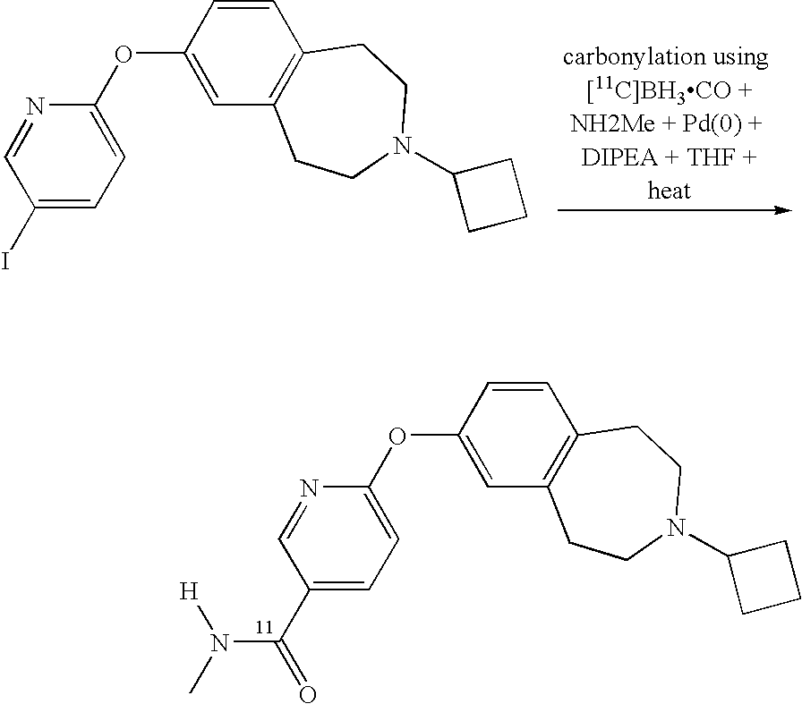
C1(I)=CC=C(OC2=CC3=C(C=C2)CCN(C2CCC2)CC3)N=C1.C1(C(=O)N([H])C)=CC=C(OC2=CC3=C(C=C2)CCN(C2CCC2)CC3)N=C1
